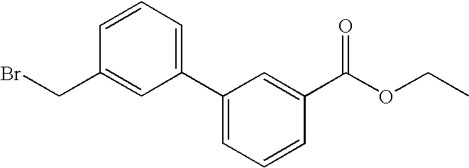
C(C1=CC(C2=CC=CC(C(=O)OCC)=C2)=CC=C1)Br
